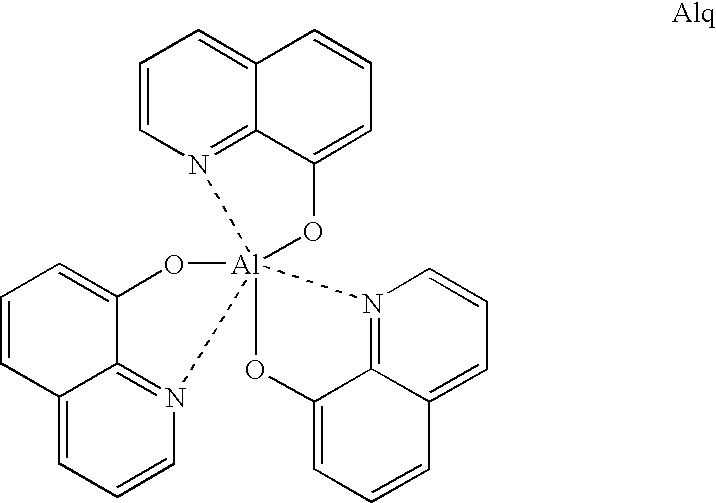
C1=CN2=C3C(=C1)C=CC=C3O[Al]213(OC2=CC=CC4=CC=CN1=C24)OC1=CC=CC2=CC=CN3=C12
